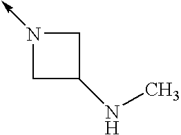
C1N(->C)CC1NC
